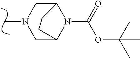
CN1CC2N(C(OC(C)(C)C)=O)C(C1)CC2
